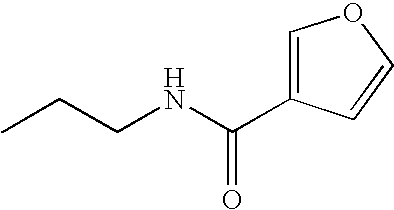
C1=C(C(NCCC)=O)C=CO1
